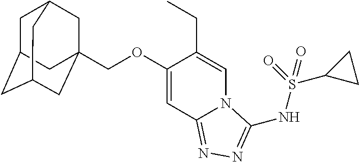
C1C2CC3CC(COC4=CC5=NN=C(NS(C6CC6)(=O)=O)N5C=C4CC)(CC1C3)C2
